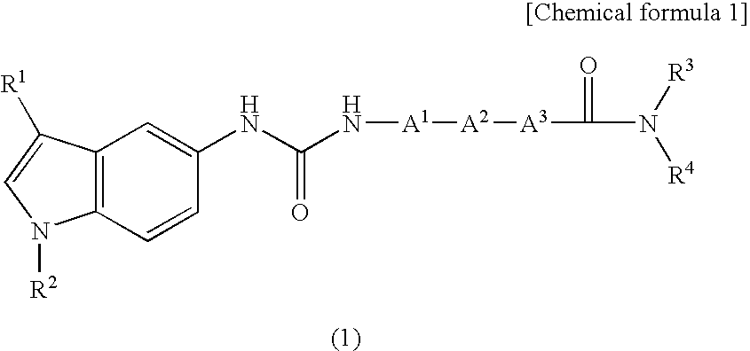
C12=C(C([R1])=CN1[R2])C=C(NC(N[A1][A2][A3]C(=O)N([R3])[R4])=O)C=C2
